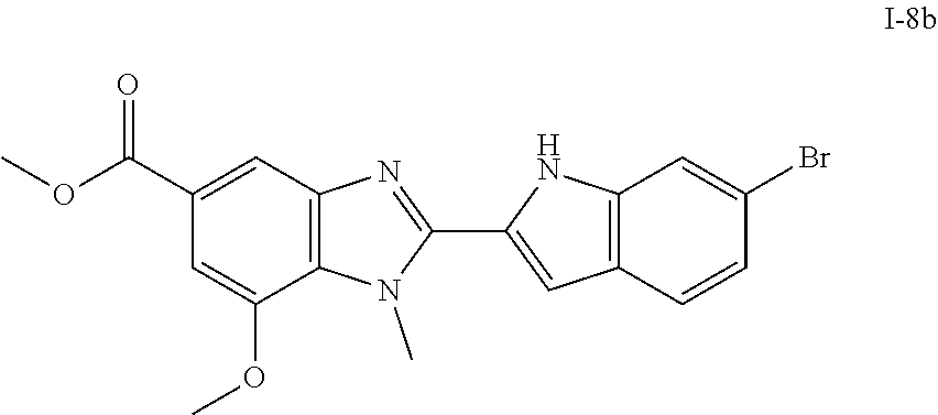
C1(C2=CC3=C(N2)C=C(Br)C=C3)=NC2=C(N1C)C(OC)=CC(C(OC)=O)=C2
